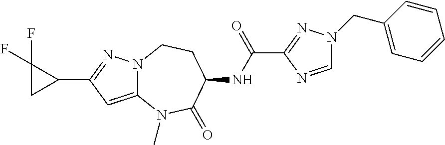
C12=CC(C3C(F)(F)C3)=NN1CCC(NC(C1=NN(CC3=CC=CC=C3)C=N1)=O)C(=O)N2C
